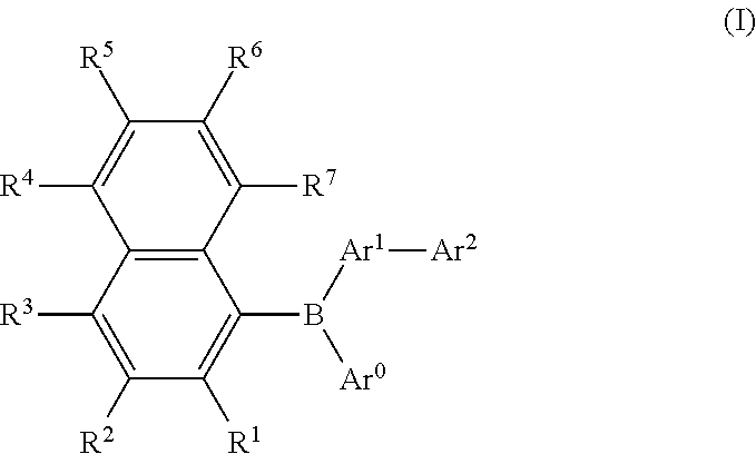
C12=C(C([R7])=C([R6])C([R5])=C1[R4])C(B([Ar1][Ar2])[Ar0])=C([R1])C([R2])=C2[R3]
